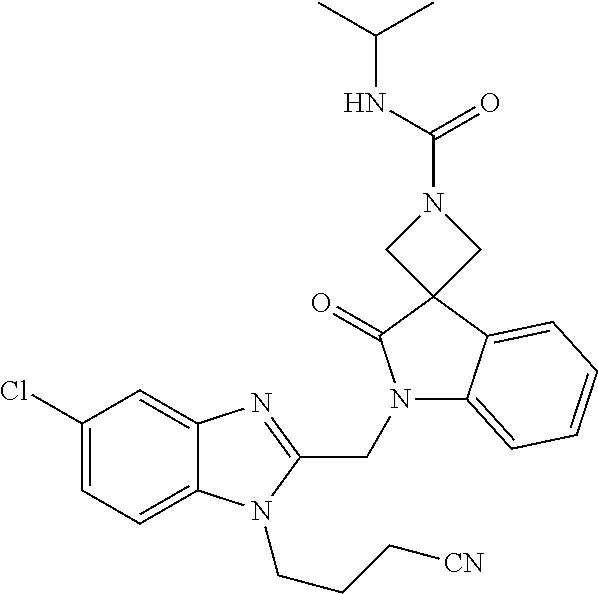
C1(Cl)=CC=C2C(=C1)N=C(CN1C3=CC=CC=C3C3(C1=O)CN(C(NC(C)C)=O)C3)N2CCC[CN]
